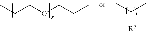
CC(C)[R7].CCCOCCC
